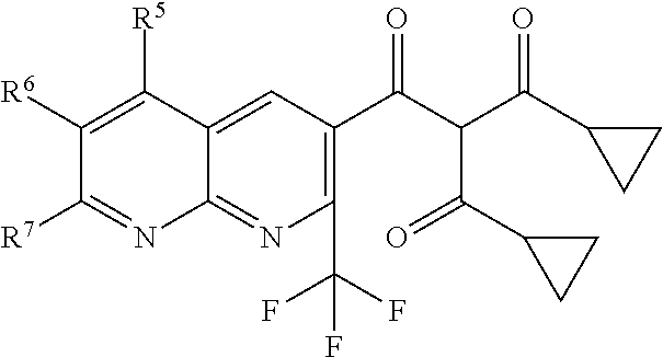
C1([R6])=C([R5])C2=CC(C(C(C(C3CC3)=O)C(=O)C3CC3)=O)=C(C(F)(F)F)N=C2N=C1[R7]
